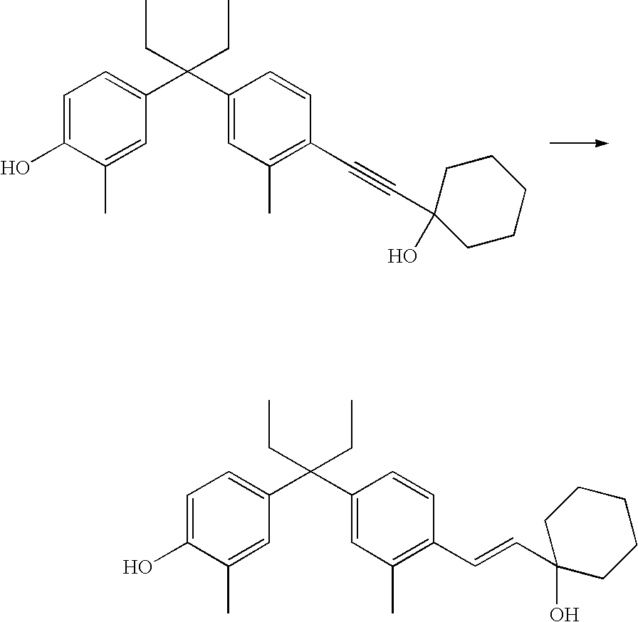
C1=C(O)C(C)=CC(C(C2=CC(C)=C(C#CC3(O)CCCCC3)C=C2)(CC)CC)=C1.C1=C(O)C(C)=CC(C(C2=CC(C)=C(C=CC3(O)CCCCC3)C=C2)(CC)CC)=C1
